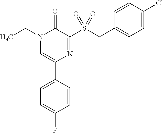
N1(CC)C=C(C2=CC=C(F)C=C2)N=C(S(CC2=CC=C(Cl)C=C2)(=O)=O)C1=O
